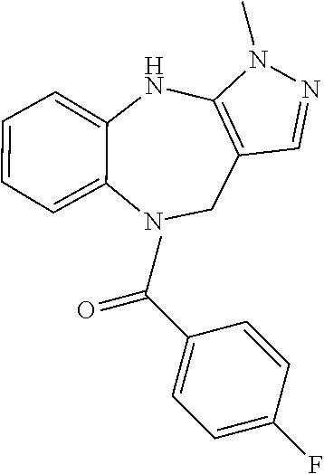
C1C2=C(NC3=CC=CC=C3N1)N(C)N=C2.C1=C(F)C=CC(C(=O)C)=C1
